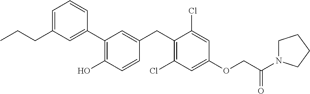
C1(C2=C(O)C=CC(CC3=C(Cl)C=C(OCC(=O)N4CCCC4)C=C3Cl)=C2)=CC(CCC)=CC=C1
